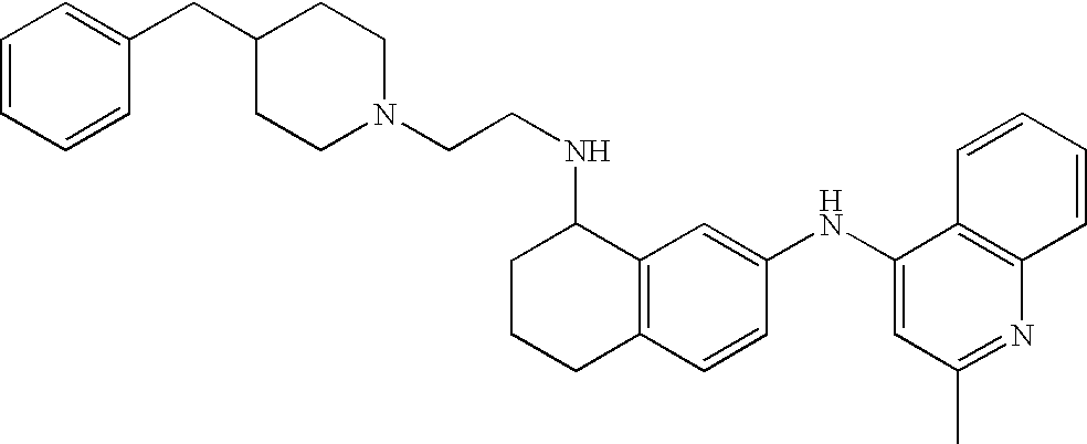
C1(NC2=CC(C)=NC3=C2C=CC=C3)=CC2=C(C=C1)CCCC2NCCN1CCC(CC2=CC=CC=C2)CC1
